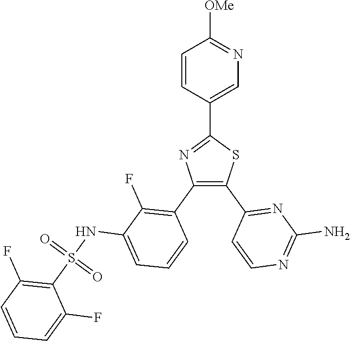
C1=C(C2=NC(C3=C(F)C(NS(C4=C(F)C=CC=C4F)(=O)=O)=CC=C3)=C(C3=NC(N)=NC=C3)S2)C=CC([OMe])=N1
